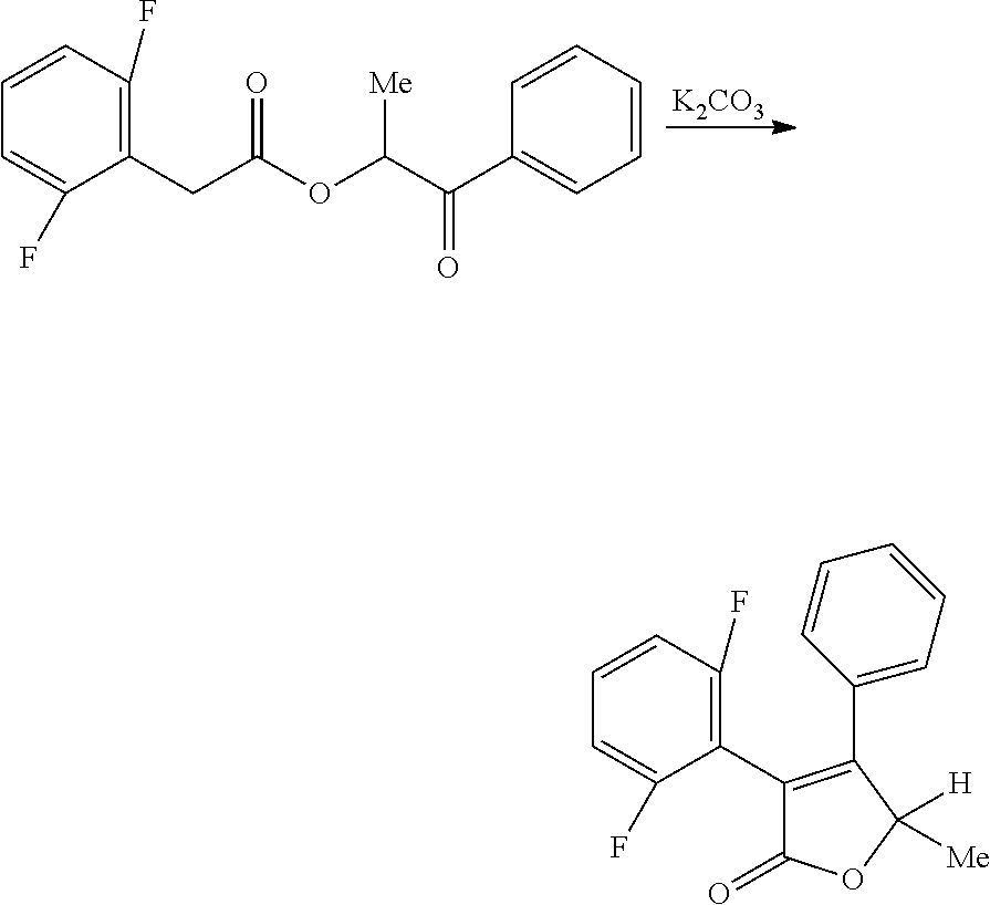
C1=CC(F)=C(C2=C(C3=CC=CC=C3)C([H])([Me])OC2=O)C(F)=C1.[K2CO3].C1=CC(F)=C(CC(OC(C(C2=CC=CC=C2)=O)[Me])=O)C(F)=C1
